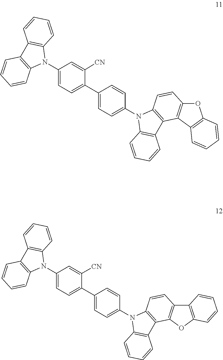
C1(N2C3=C(C4=C2C=CC=C4)C=CC=C3)=CC=C(C2=CC=C(N3C4=C(C5=C3C=CC3=C5C5=C(O3)C=CC=C5)C=CC=C4)C=C2)C([CN])=C1.C1(N2C3=C(C4=C2C=CC=C4)C=CC=C3)=CC=C(C2=CC=C(N3C4=C(C5=C3C=CC3=C5OC5=C3C=CC=C5)C=CC=C4)C=C2)C([CN])=C1
